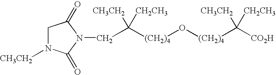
[(CH2)4](O[(CH2)4]C([CH3CH2])([CH2CH3])[CO2H])C([CH3CH2])([CH2CH3])CN1C(=O)N([CH3CH2])CC1=O
